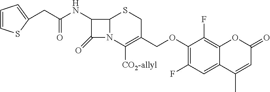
C1(OCC2=C([CO2-allyl])N3C(SC2)C(NC(=O)CC2=CC=CS2)C3=O)=C(F)C=C2C(=C1F)OC(=O)C=C2C
